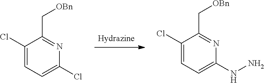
C1(Cl)=CC=C(Cl)N=C1C[OBn].C1(Cl)=CC=C(NN)N=C1C[OBn]
